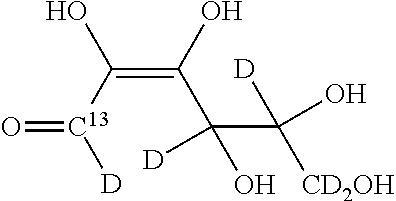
C(=C(O)C(O)([D])C(O)([D])[CD2OH])(O)[C13](=O)[D]
